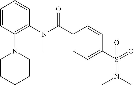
CN(C1=C(N2CCCCC2)C=CC=C1)C(C1=CC=C(S(=O)(N(C)C)=O)C=C1)=O
